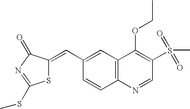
C1(C=C2SC(SC)=NC2=O)=CC2=C(C=C1)N=CC(S(C)(=O)=O)=C2OCC
